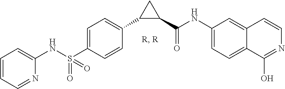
C1(NS(C2=CC=C(C3C(C(NC4=CC=C5C(=C4)C=CN=C5O)=O)C3)C=C2)(=O)=O)=CC=CC=N1
